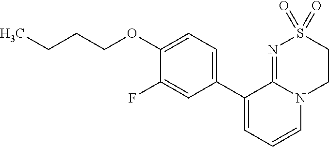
C1(OCCCC)=CC=C(C2=CC=CN3C2=NS(=O)(=O)CC3)C=C1F
